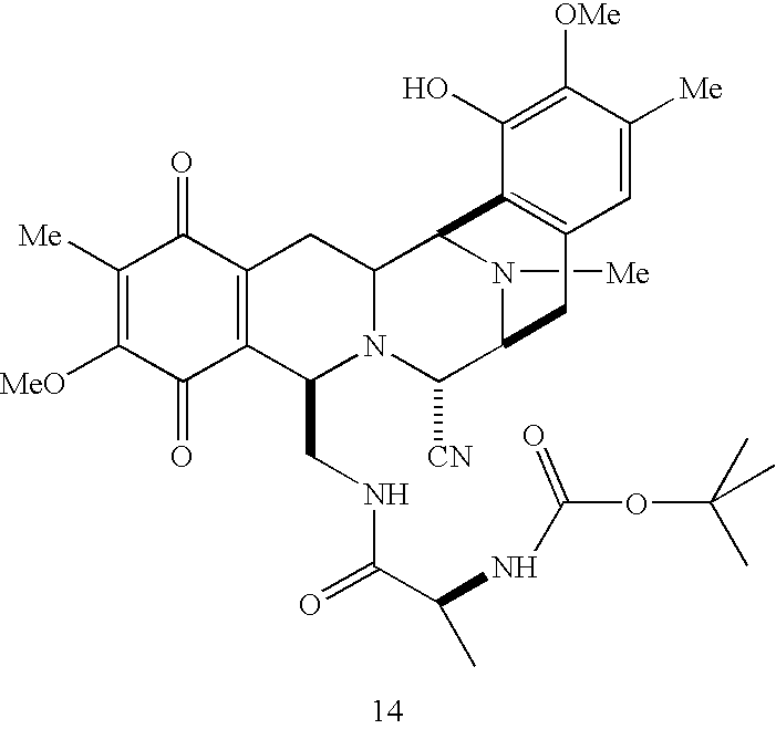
N1([Me])C2C([CN])N3C(CNC(C(NC(OC(C)(C)C)=O)C)=O)C4=C(C(=O)C([Me])=C([MeO])C4=O)CC3C1C1=C(C2)C=C([Me])C([OMe])=C1O
